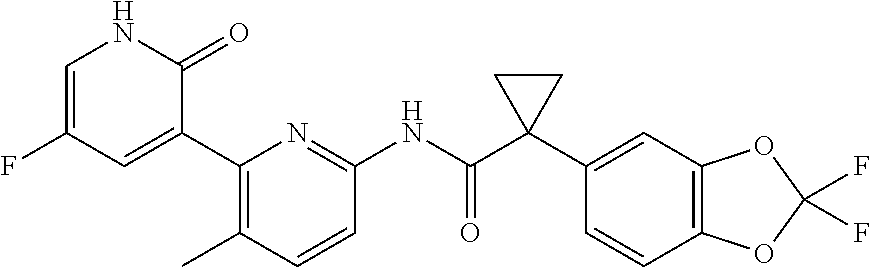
C1=C(F)C=C(C2=C(C)C=CC(NC(C3(C4=CC5=C(C=C4)OC(F)(F)O5)CC3)=O)=N2)C(=O)N1
